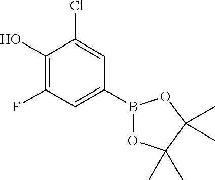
C1(O)=C(F)C=C(B2OC(C)(C)C(C)(C)O2)C=C1Cl
